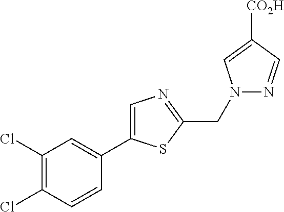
C1=C(C2=CC(Cl)=C(Cl)C=C2)SC(CN2N=CC([CO2H])=C2)=N1
